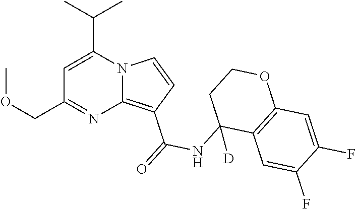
C1=C(C(C)C)N2C(=C(C(=O)NC3([D])C4=C(OCC3)C=C(F)C(F)=C4)C=C2)N=C1COC
